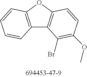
C12=C(OC3=C1C(Br)=C(OC)C=C3)C=CC=C2
